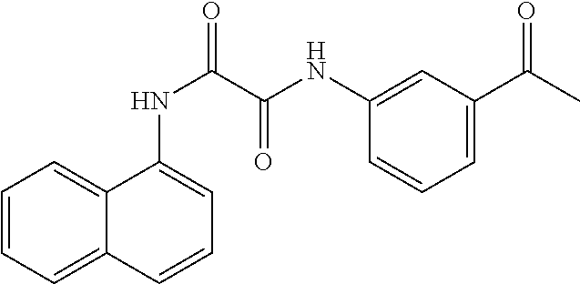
C1=CC=C2C(=C1)C(NC(=O)C(NC1=CC(C(C)=O)=CC=C1)=O)=CC=C2
